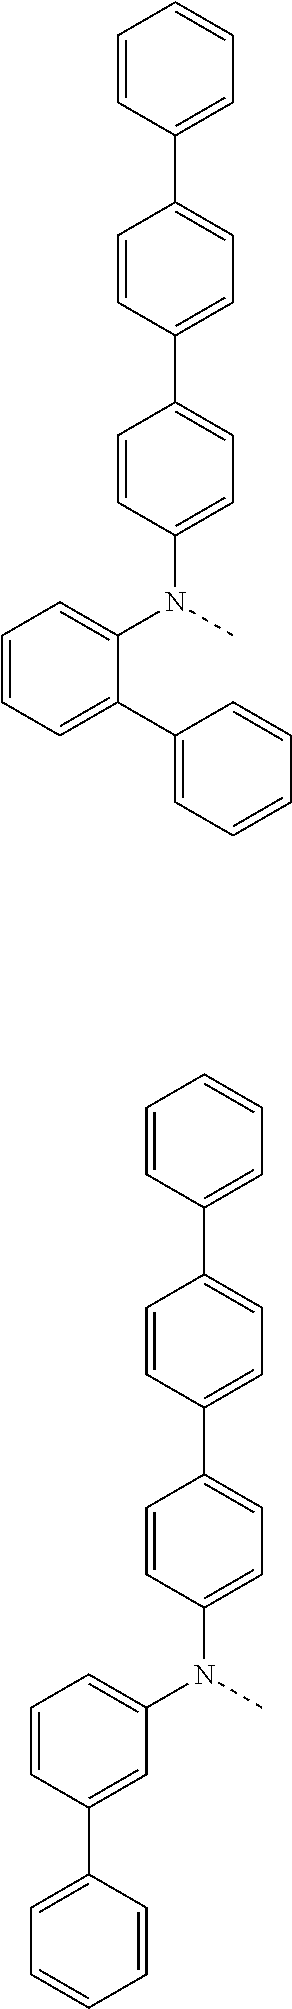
C1=CC=C(C2=CC=CC=C2)C(N(C2=CC=C(C3=CC=C(C4=CC=CC=C4)C=C3)C=C2)C)=C1.C1=CC(C2=CC=CC=C2)=CC(N(C2=CC=C(C3=CC=C(C4=CC=CC=C4)C=C3)C=C2)C)=C1
